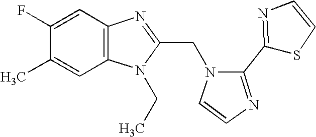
C12=C(N=C(CN3C=CN=C3C3=NC=CS3)N1CC)C=C(F)C(C)=C2
